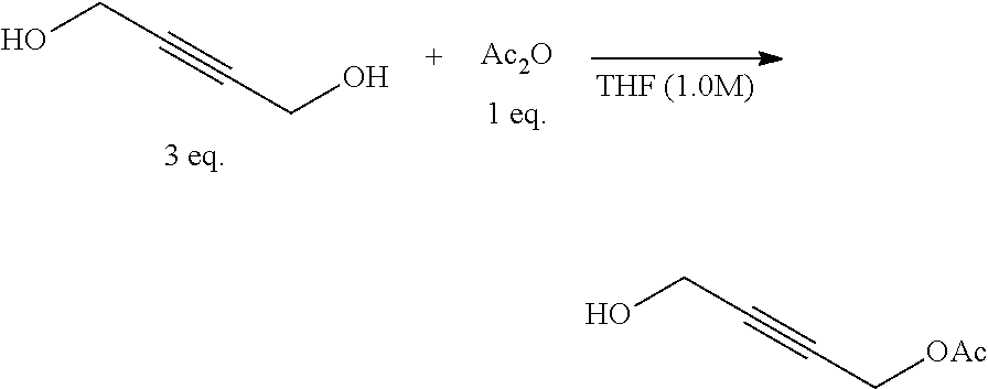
OCC#CCO.[Ac2O].OCC#CC[OAc]
